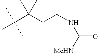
CC(C(CCNC(=O)[MeHN])(C)C)(C)C
